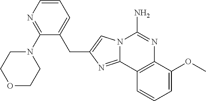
N12C(=NC(CC3=CC=CN=C3N3CCOCC3)=C1)C1=C(N=C2N)C(OC)=CC=C1
